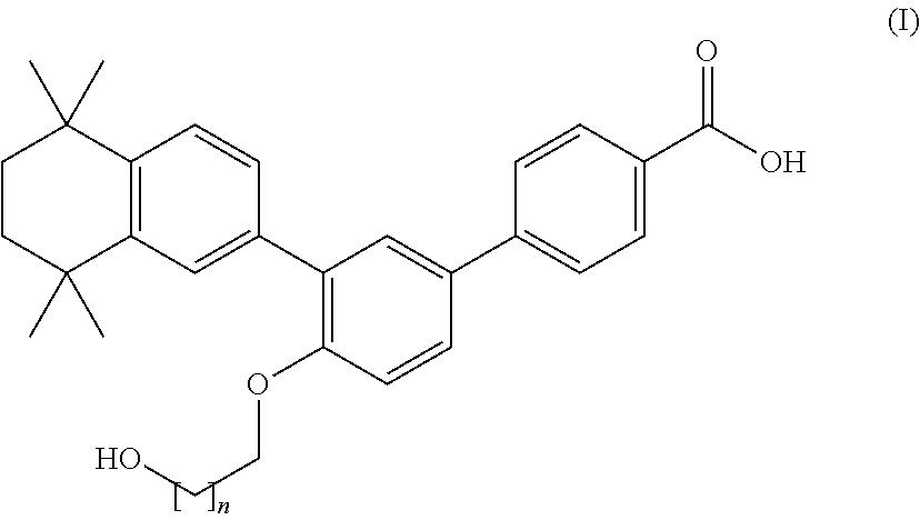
C12=C(C=C(C3=C(OCCO)C=CC(C4=CC=C(C(O)=O)C=C4)=C3)C=C1)C(C)(C)CCC2(C)C
